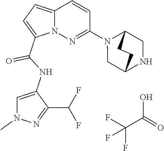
FC(F)(C(O)=O)F.N12C(=CC=C1C(NC1=CN(C)N=C1C(F)F)=O)C=CC(N1CC3NCC1CC3)=N2
